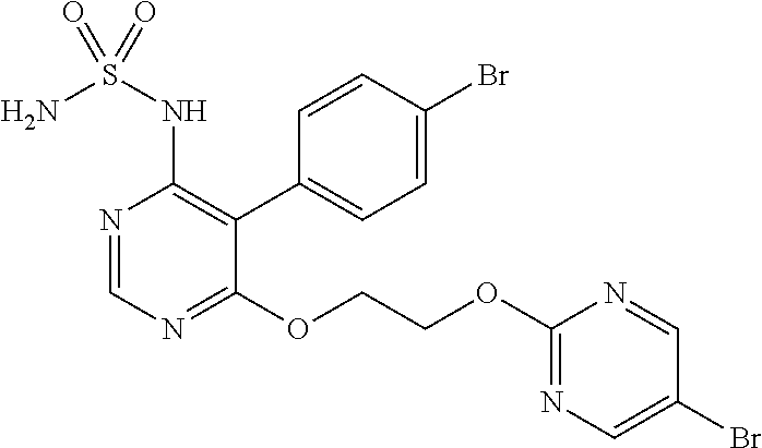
N1=CN=C(OCCOC2=NC=C(Br)C=N2)C(C2=CC=C(Br)C=C2)=C1NS(N)(=O)=O
